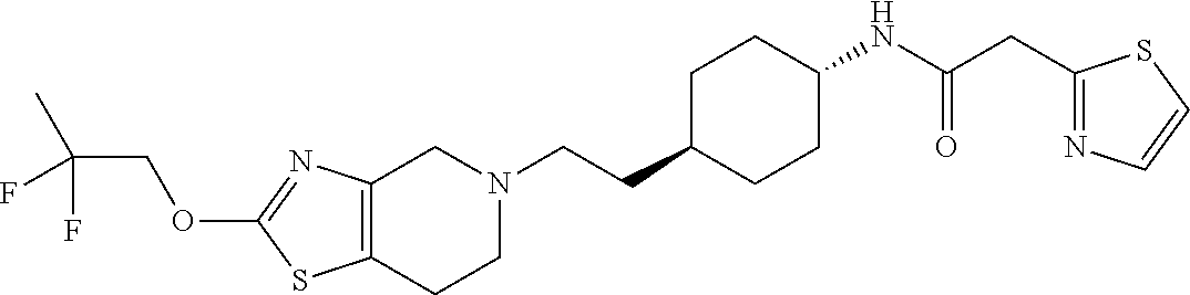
C12=C(CCN(CCC3CCC(NC(CC4=NC=CS4)=O)CC3)C1)SC(OCC(C)(F)F)=N2
